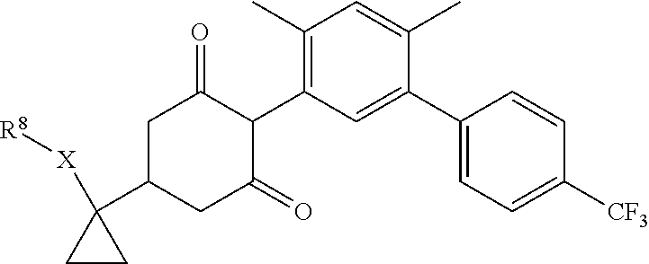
C1(C)=C(C2C(=O)CC(C3([X][R8])CC3)CC2=O)C=C(C2=CC=C([CF3])C=C2)C(C)=C1
